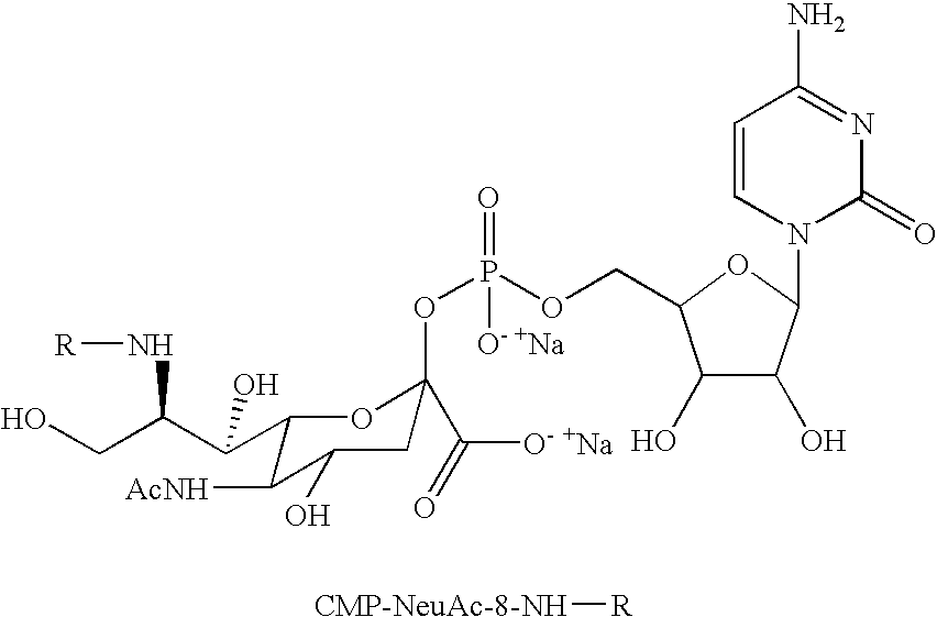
OCC(C(C1C([AcNH])C(O)CC(OP(OCC2C(O)C(O)C(N3C(=O)N=C(N)C=C3)O2)(=O)[O- +Na])(C(=O)[O- +Na])O1)O)N[R].[CMP-NeuAc-8-NH][R]
